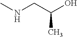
C(C(O)C)NC
